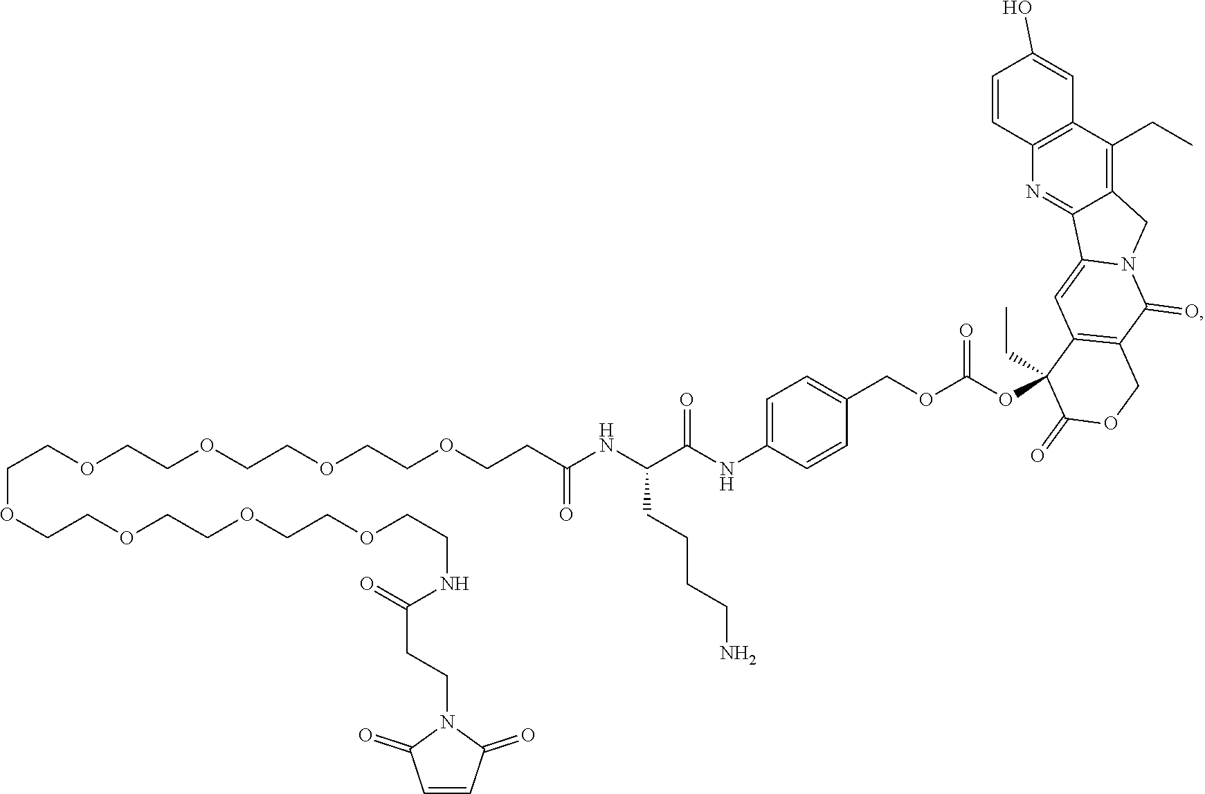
C(COCCOCCOCCOCCOCCC(NC(C(NC1=CC=C(COC(OC2(CC)C3=C(C(=O)N4C(=C3)C3=NC5=C(C(CC)=C3C4)C=C(O)C=C5)COC2=O)=O)C=C1)=O)CCCCN)=O)OCCOCCOCCNC(CCN1C(=O)C=CC1=O)=O
